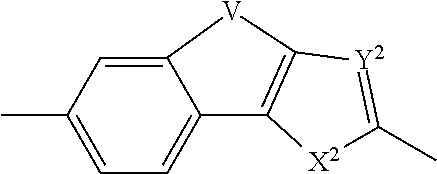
C12=CC(C)=CC=C1C1=C([V]2)[Y2]=C(C)[X2]1
